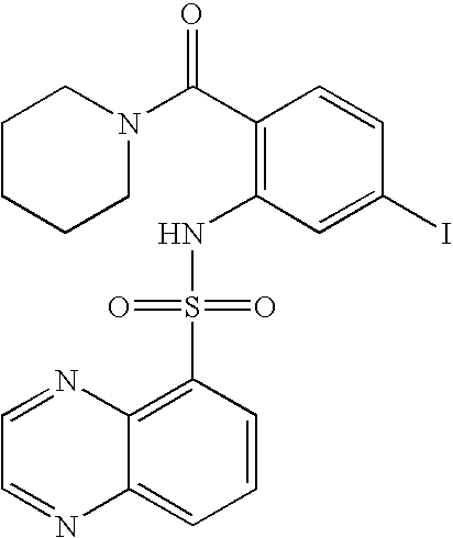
C1CCN(C(C2=C(NS(C3=C4C(=CC=C3)N=CC=N4)(=O)=O)C=C(I)C=C2)=O)CC1
